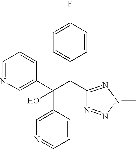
C1=CC(F)=CC=C1C(C(C1=CN=CC=C1)(C1=CN=CC=C1)O)C1=NN(C)N=N1
